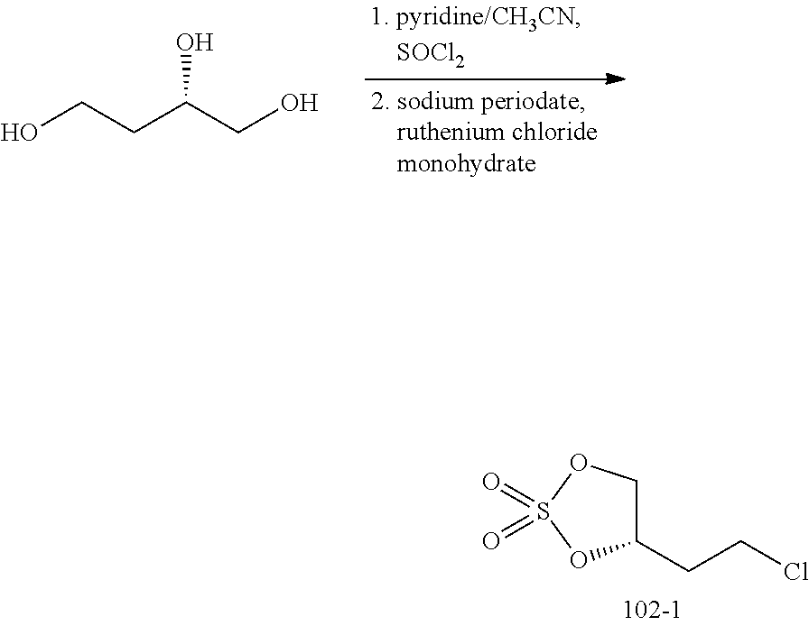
OC(CCO)CO.C1(CCCl)COS(=O)(=O)O1
